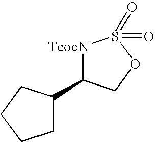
[TeocN]1C(C2CCCC2)COS1(=O)=O
